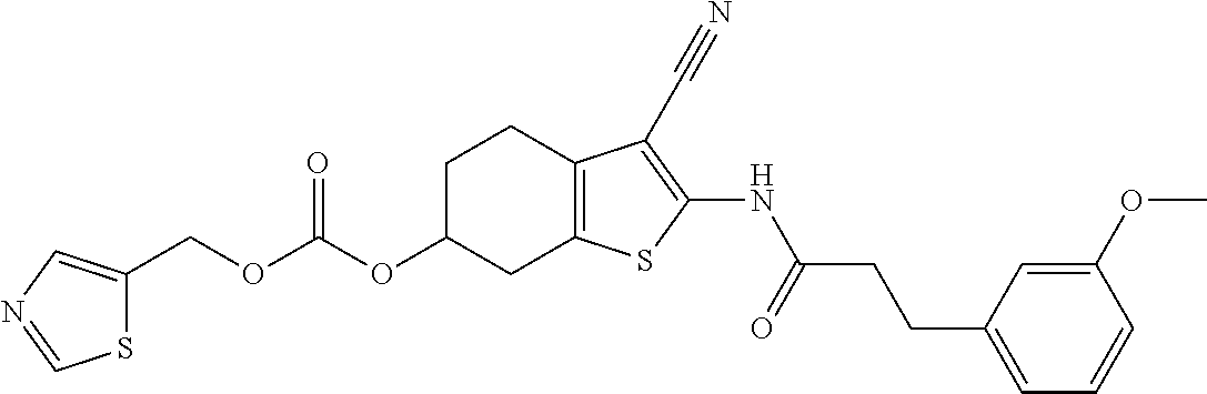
O(C(OC1CC2=C(CC1)C(C#N)=C(NC(CCC1=CC=CC(OC)=C1)=O)S2)=O)CC1=CN=CS1
